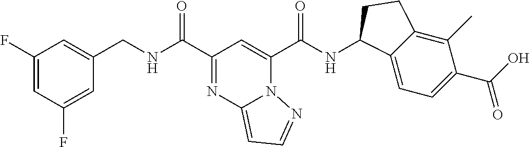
C1(F)=CC(F)=CC(CNC(C2=NC3=CC=NN3C(C(NC3C4=CC=C(C(O)=O)C(C)=C4CC3)=O)=C2)=O)=C1
